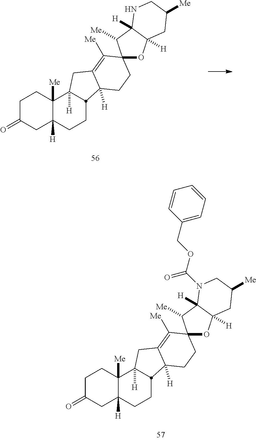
C1CC2([Me])C([H])(CC1=O)CCC1C2([H])CC2=C([Me])C3(CCC21[H])OC1([H])C([H])(C3[Me])NCC([Me])C1.C1CC2([Me])C([H])(CC1=O)CCC1C2([H])CC2=C([Me])C3(CCC21[H])OC1([H])C([H])(C3[Me])N(C(=O)OCC2=CC=CC=C2)CC([Me])C1
